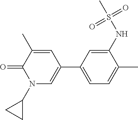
O=C1N(C2CC2)C=C(C2=CC=C(C)C(NS(C)(=O)=O)=C2)C=C1C
